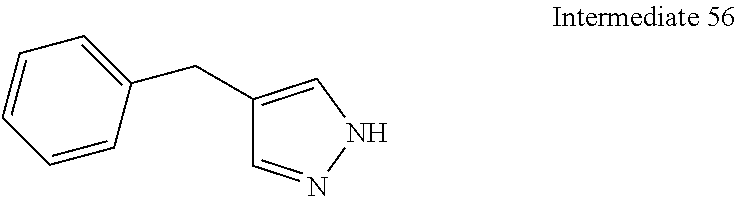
C1(CC2=CC=CC=C2)=CNN=C1
